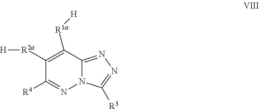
C1([R2a][H])=C([R1a][H])C2=NN=C([R3])N2N=C1[R4]
